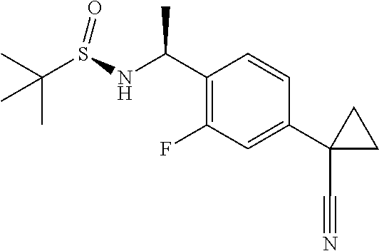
C1(C(NS(C(C)(C)C)=O)C)=C(F)C=C(C2(C#N)CC2)C=C1
